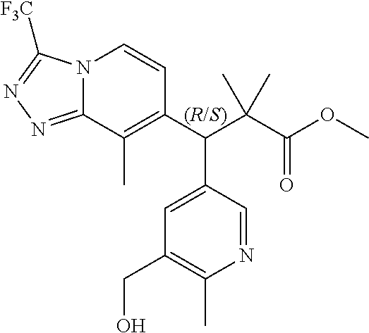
N12C(=NN=C1[F3C])C(C)=C(C(C(C(OC)=O)(C)C)C1=CC(CO)=C(C)N=C1)C=C2
